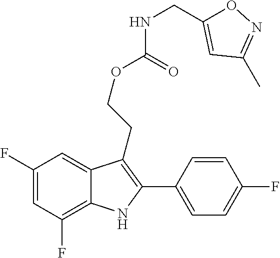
C1(C2=C(CCOC(=O)NCC3=CC(C)=NO3)C3=CC(F)=CC(F)=C3N2)=CC=C(F)C=C1
